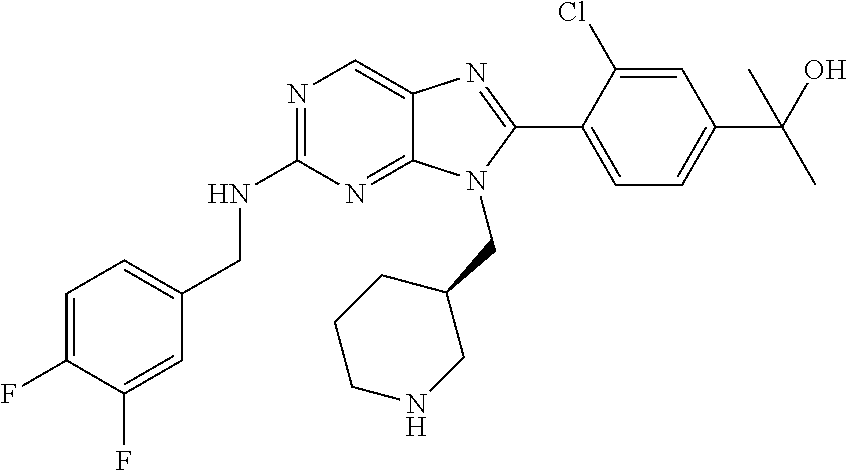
C1=C(F)C(F)=CC(CNC2=NC=C3C(=N2)N(CC2CCCNC2)C(C2=CC=C(C(O)(C)C)C=C2Cl)=N3)=C1
